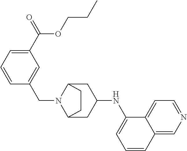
C1(C(OCCC)=O)=CC=CC(CN2C3CC(NC4=CC=CC5=CN=CC=C45)CC2CC3)=C1
